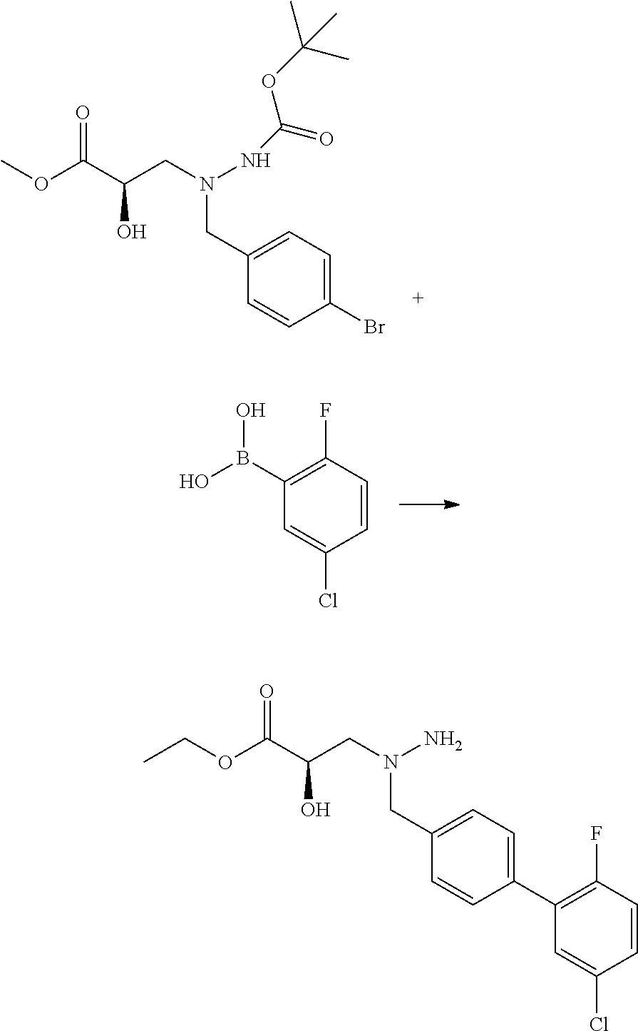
BrC1=CC=C(CN(CC(C(OC)=O)O)NC(=O)OC(C)(C)C)C=C1.C1=C(Cl)C=CC(F)=C1B(O)O.C1(C2=C(F)C=CC(Cl)=C2)=CC=C(CN(CC(C(OCC)=O)O)N)C=C1
